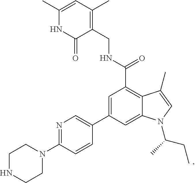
N1=C(N2CCNCC2)C=CC(C2=CC(C(NCC3=C(C)C=C(C)NC3=O)=O)=C3C(=C2)N(C(CC)C)C=C3C)=C1
